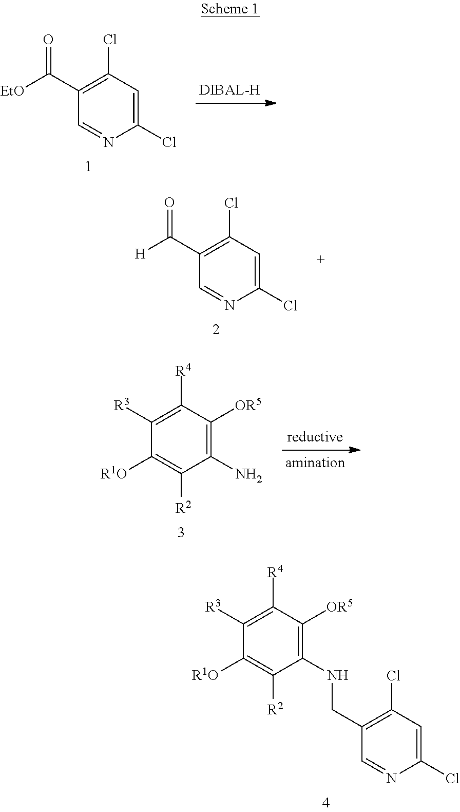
C1([R4])=C([R3])C([R1O])=C([R2])C(NCC2=C(Cl)C=C(Cl)N=C2)=C1[OR5].C1(Cl)=C(C(=O)[EtO])C=NC(Cl)=C1.C1(Cl)=C(C(=O)[H])C=NC(Cl)=C1.C1([R4])=C([R3])C([R1O])=C([R2])C(N)=C1[OR5]
